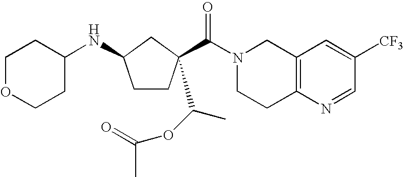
N1(C(=O)C2(C(OC(C)=O)C)CCC(NC3CCOCC3)C2)CCC2=C(C1)C=C([CF3])C=N2
